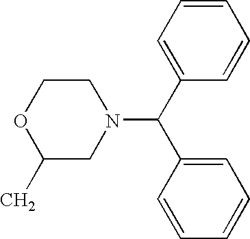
N1(C(C2=CC=CC=C2)C2=CC=CC=C2)CCOC(C)C1
